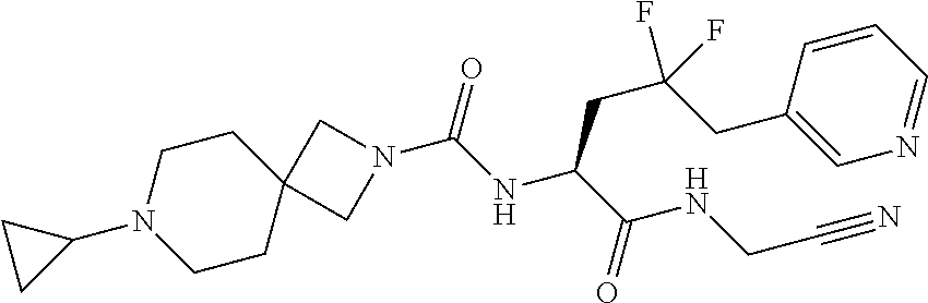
C12(CCN(C3CC3)CC1)CN(C(NC(C(=O)NCC#N)CC(CC1=CN=CC=C1)(F)F)=O)C2
